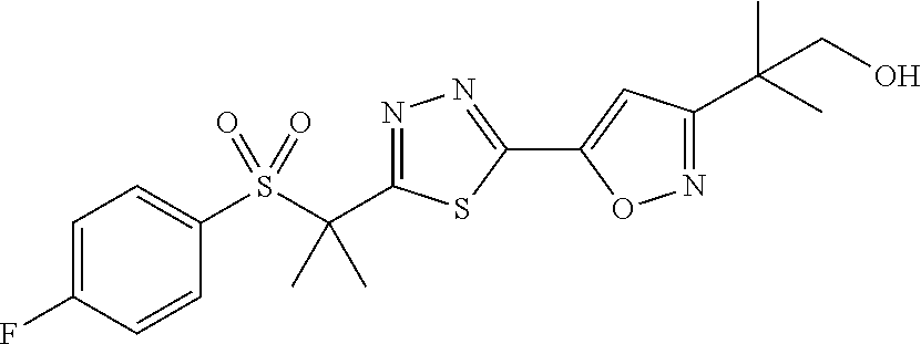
C1=C(F)C=CC(S(C(C2=NN=C(C3=CC(C(C)(C)CO)=NO3)S2)(C)C)(=O)=O)=C1
